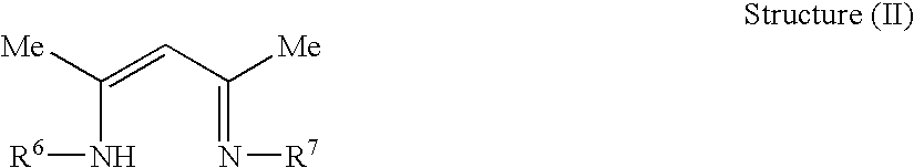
C(=CC(=N[R7])[Me])([Me])N[R6]
